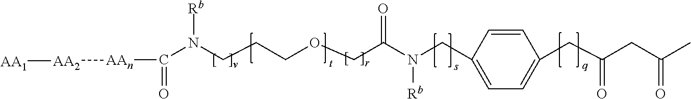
C1(CN(C(COCCCN([Rb])C(=O)[AAn][AA2][AA1])=O)[Rb])=CC=C(CC(CC(C)=O)=O)C=C1
